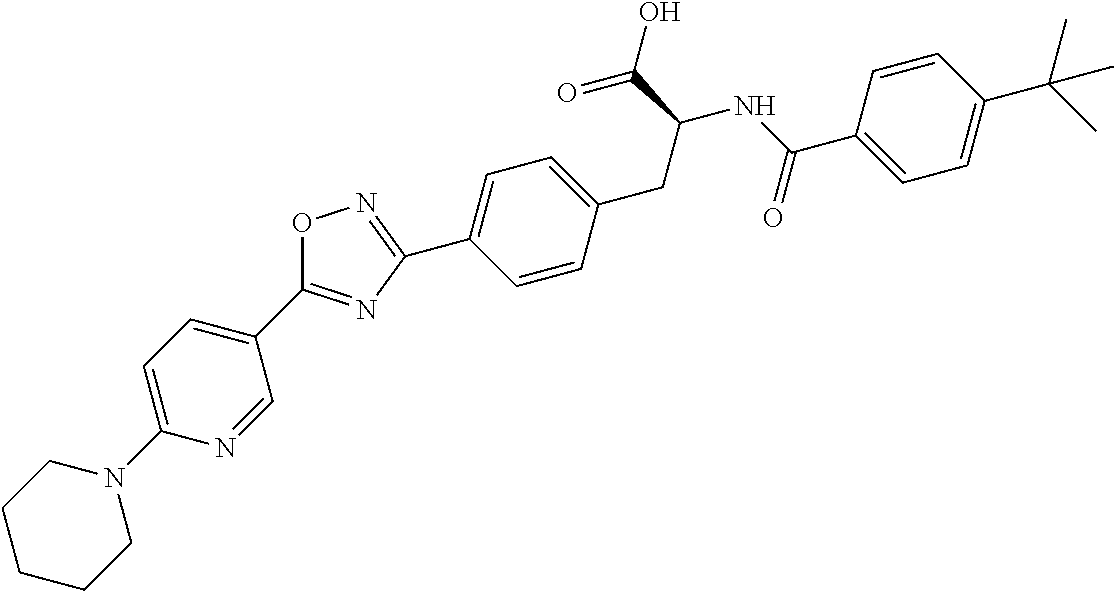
C1(C2=NC(C3=CC=C(CC(C(=O)O)NC(C4=CC=C(C(C)(C)C)C=C4)=O)C=C3)=NO2)=CC=C(N2CCCCC2)N=C1
